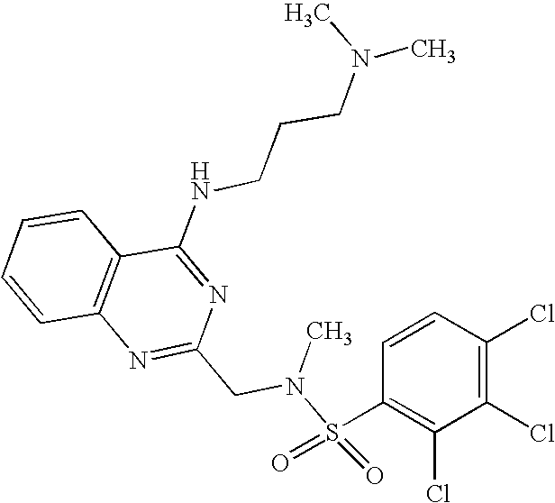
C1=CC2=C(C=C1)C(NCCCN(C)C)=NC(CN(S(C1=C(Cl)C(Cl)=C(Cl)C=C1)(=O)=O)C)=N2
